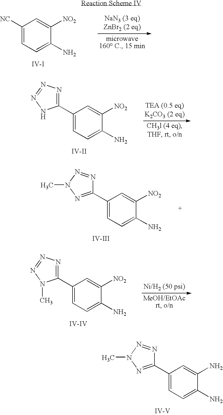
C1([NC])=CC=C(N)C([NO2])=C1.[IV-I].C1(C2=NN=NN2)=CC=C(N)C([NO2])=C1.[IV-II].C1(C2=NN(C)N=N2)=CC=C(N)C([NO2])=C1.[IV-III].C1(C2=NN=NN2C)=CC=C(N)C([NO2])=C1.[IV-IV].C1(C2=NN(C)N=N2)=CC=C(N)C(N)=C1.[IV-V]
